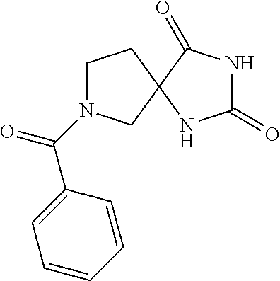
C1N(C(=O)C2=CC=CC=C2)CC2(C1)NC(=O)NC2=O
